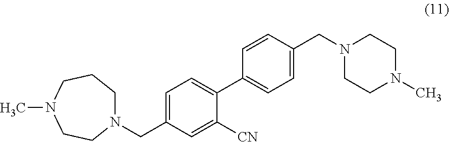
N1(CC2=CC=C(C3=CC=C(CN4CCN(C)CC4)C=C3)C([CN])=C2)CCCN(C)CC1
